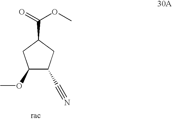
C1(OC)C(C#N)CC(C(=O)OC)C1
